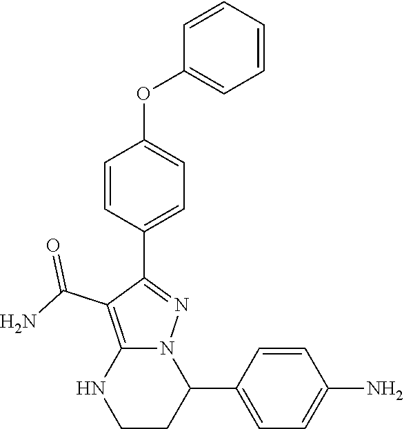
C1=CC(C2=NN3C(=C2C(N)=O)NCCC3C2=CC=C(N)C=C2)=CC=C1OC1=CC=CC=C1
